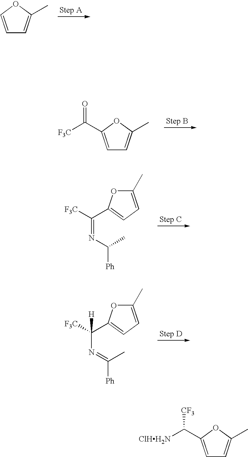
C1=COC(C)=C1.C1=C(C([F3C])=O)OC(C)=C1.C1(C)=CC=C(C([F3C])=NC([Ph])C)O1.C1(C)=CC=C(C([F3C])(N=C([Ph])C)[H])O1.C1=C(C([ClHH2N])[CF3])OC(C)=C1
